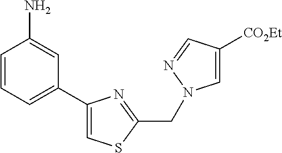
C1=CC=C(C2=CSC(CN3C=C([CO2Et])C=N3)=N2)C=C1N
